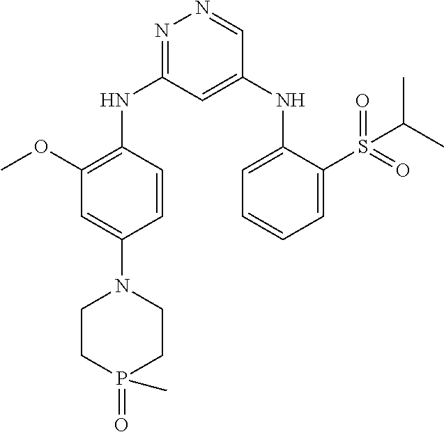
N1=C(NC2=C(OC)C=C(N3CCP(=O)(C)CC3)C=C2)C=C(NC2=CC=CC=C2S(C(C)C)(=O)=O)C=N1
